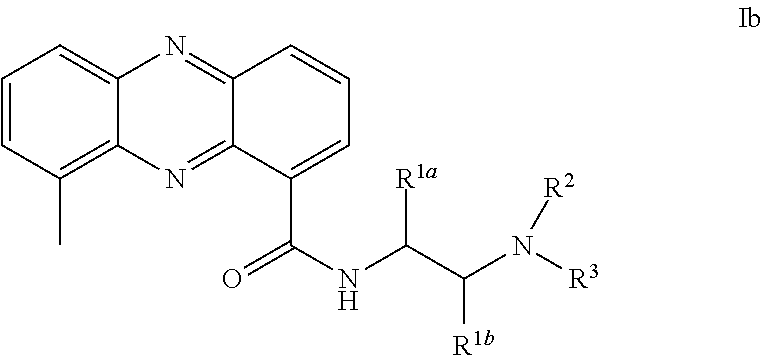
C1=CC(C)=C2C(=C1)N=C1C(=N2)C(C(NC(C(N([R2])[R3])[R1b])[R1a])=O)=CC=C1
